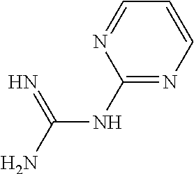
C(NC1=NC=CC=N1)(N)=N
